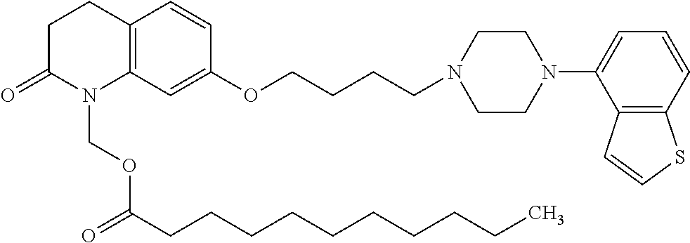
C1C(=O)N(COC(CCCCCCCCCC)=O)C2=C(C1)C=CC(OCCCCN1CCN(C3=CC=CC4=C3C=CS4)CC1)=C2
